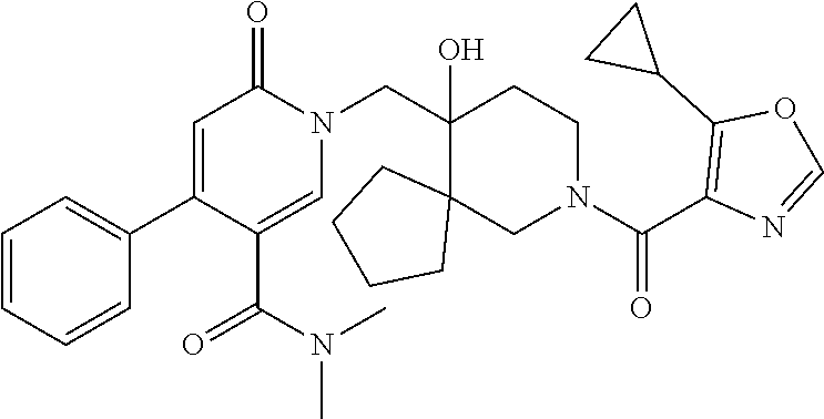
C1=CC=CC(C2=CC(=O)N(CC3(O)CCN(C(C4=C(C5CC5)OC=N4)=O)CC34CCCC4)C=C2C(N(C)C)=O)=C1
